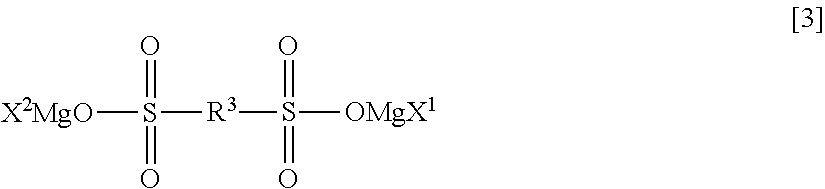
[R3](S(=O)(=O)[OMgX1])S(=O)(=O)[X2MgO]
